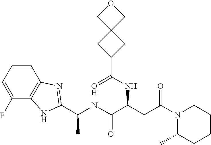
N1(C(CC(C(NC(C)C2=NC3=C(C(F)=CC=C3)N2)=O)NC(C2CC3(C2)COC3)=O)=O)C(C)CCCC1
